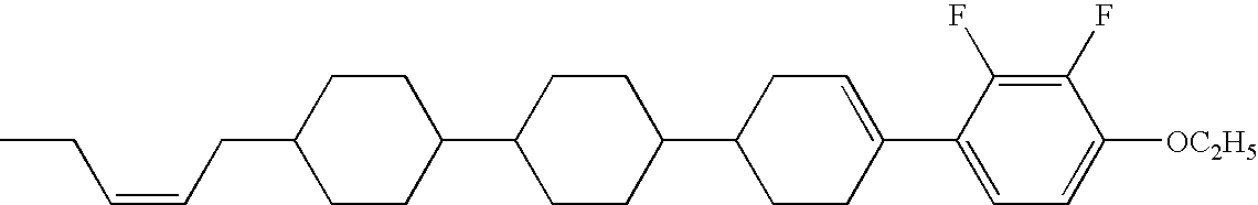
C1(F)=C(F)C(C2=CCC(C3CCC(C4CCC(CC=CCC)CC4)CC3)CC2)=CC=C1[OC2H5]
